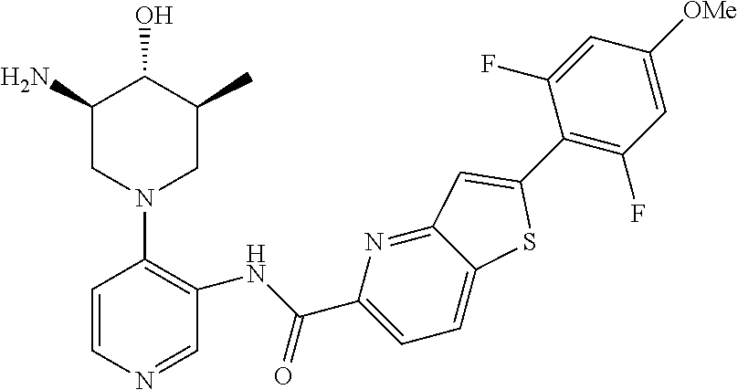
C1=CN=CC(NC(C2=CC=C3C(=N2)C=C(C2=C(F)C=C([OMe])C=C2F)S3)=O)=C1N1CC(C)C(O)C(N)C1
